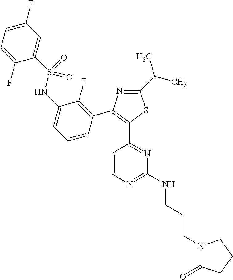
C1(=O)N(CCCNC2=NC=CC(C3=C(C4=C(F)C(NS(C5=CC(F)=CC=C5F)(=O)=O)=CC=C4)N=C(C(C)C)S3)=N2)CCC1
